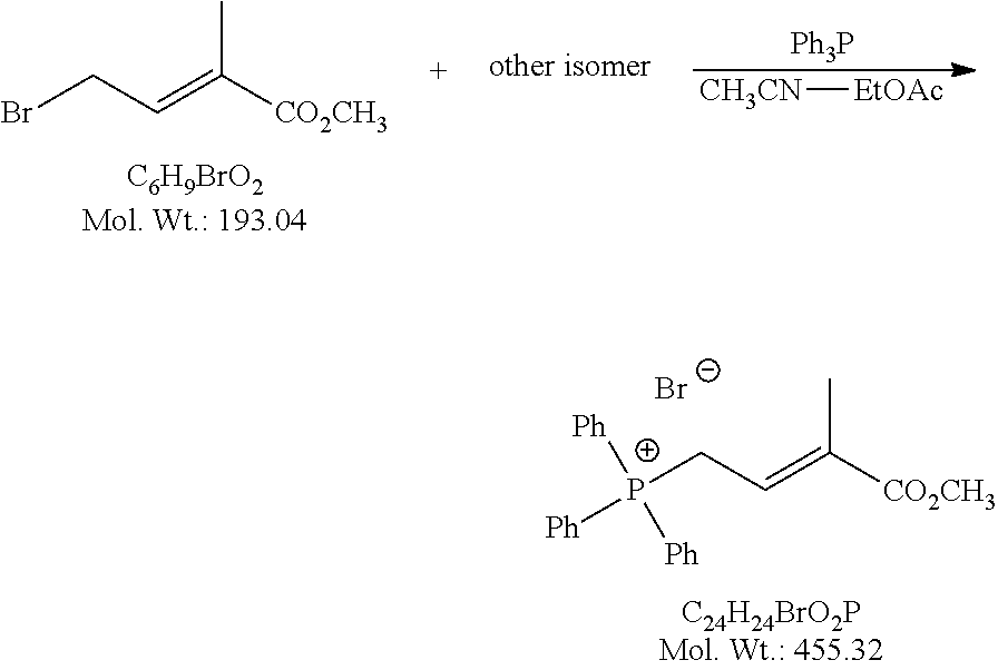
C(C=C(C)[CO2CH3])Br.[Ph3P].[CH3CN][EtOAc].C(C=C(C)[CO2CH3])[P+]([Ph])([Ph])[Ph].[Br-]
